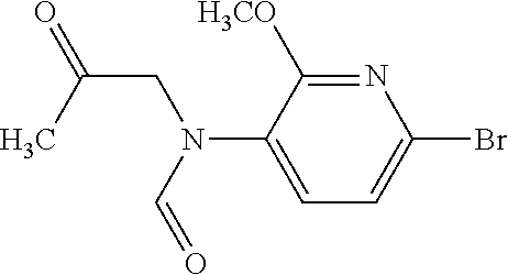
N1=C([H3CO])C(N(C=O)CC(=O)C)=CC=C1Br
